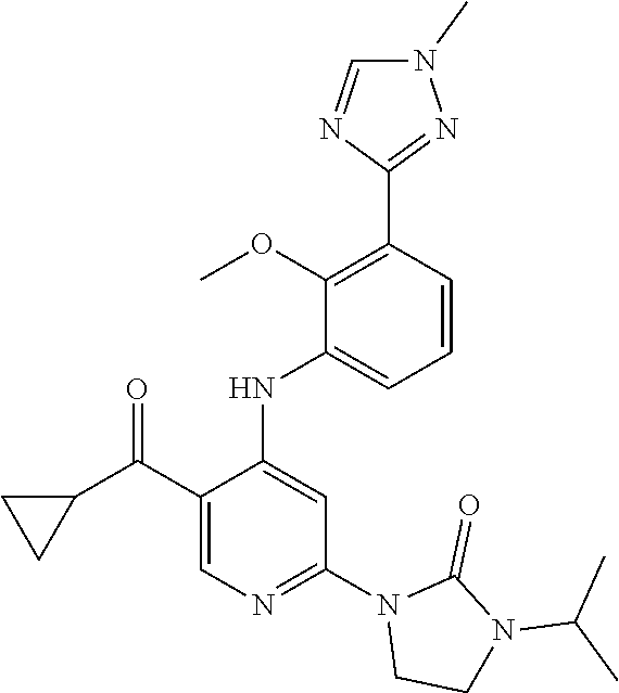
C1(C(C2CC2)=O)=CN=C(N2CCN(C(C)C)C2=O)C=C1NC1=CC=CC(C2=NN(C)C=N2)=C1OC
